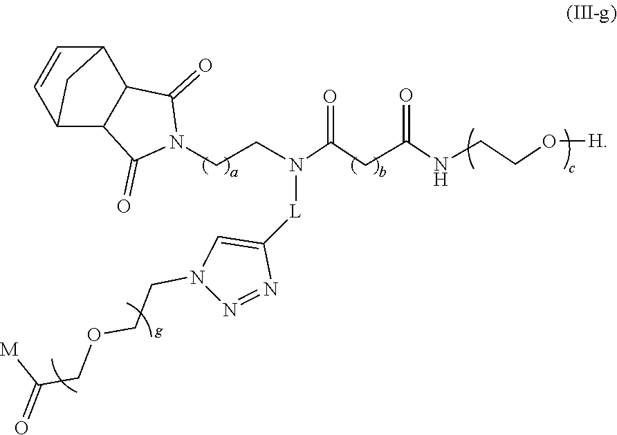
N1(CCN(C(CC(NCCO[H])=O)=O)[L]C2=CN(CCOCC(=O)[M])N=N2)C(=O)C2C(C1=O)C1C=CC2C1
